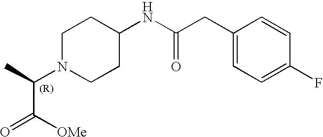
C(N1CCC(NC(=O)CC2=CC=C(F)C=C2)CC1)(C([OMe])=O)C
